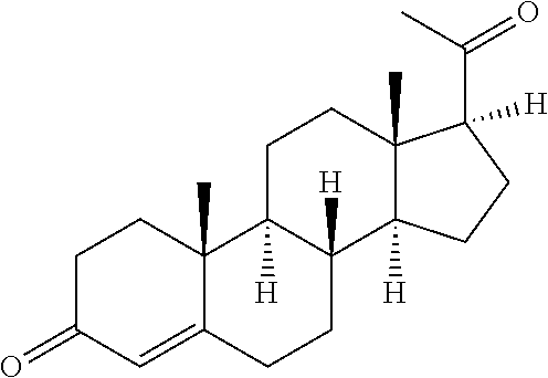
C1CC(=O)C=C2C1(C)C1([H])C([H])(CC2)C2([H])C(C)(CC1)C([H])(C(C)=O)CC2
